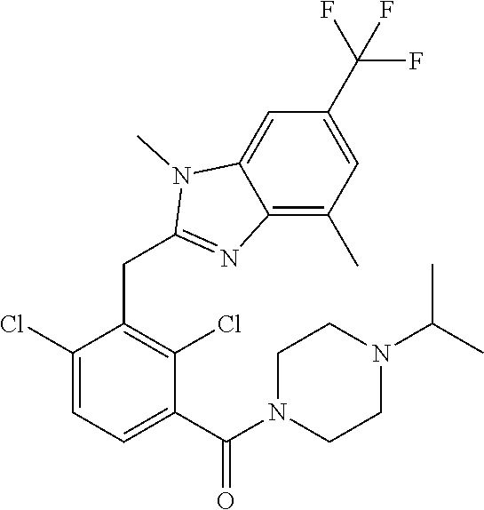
C1(Cl)=CC=C(C(=O)N2CCN(C(C)C)CC2)C(Cl)=C1CC1=NC2=C(C)C=C(C(F)(F)F)C=C2N1C
